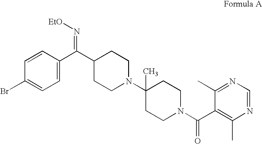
C1=C(C(C2CCN(C3(C)CCN(C(C4=C(C)N=CN=C4C)=O)CC3)CC2)=N[EtO])C=CC(Br)=C1
